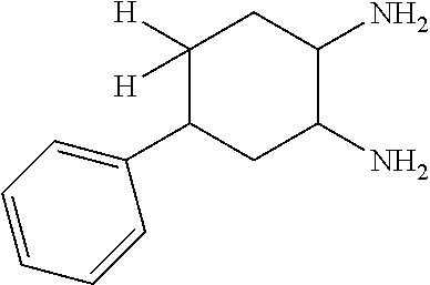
C1([H])([H])C(C2=CC=CC=C2)CC(N)C(N)C1
